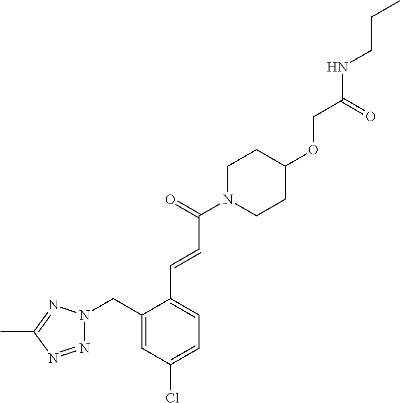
N1(C(=O)C=CC2=CC=C(Cl)C=C2CN2N=NC(C)=N2)CCC(OCC(NCCC)=O)CC1
